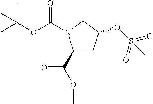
C1(C(OC)=O)CC(OS(=O)(=O)C)CN1C(OC(C)(C)C)=O
